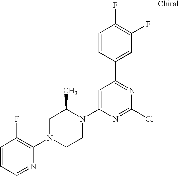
C1=CC=NC(N2CCN(C3=CC(C4=CC(F)=C(F)C=C4)=NC(Cl)=N3)C(C)C2)=C1F
